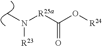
CN([R25a]C(=O)O[R24])[R23]
